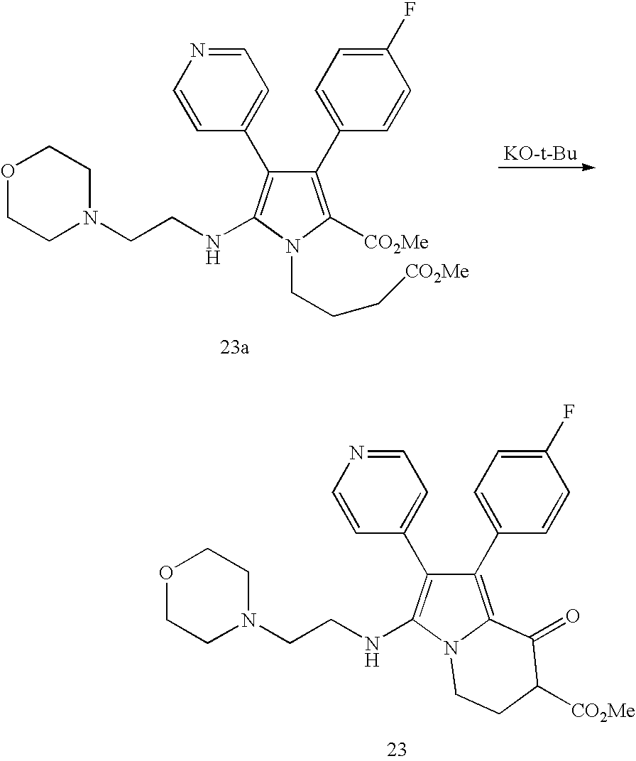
O1CCN(CCNC2=C(C3=CC=NC=C3)C(C3=CC=C(F)C=C3)=C3N2CCC([CO2Me])C3=O)CC1.O1CCN(CCNC2=C(C3=CC=NC=C3)C(C3=CC=C(F)C=C3)=C([CO2Me])N2CCC[CO2Me])CC1
